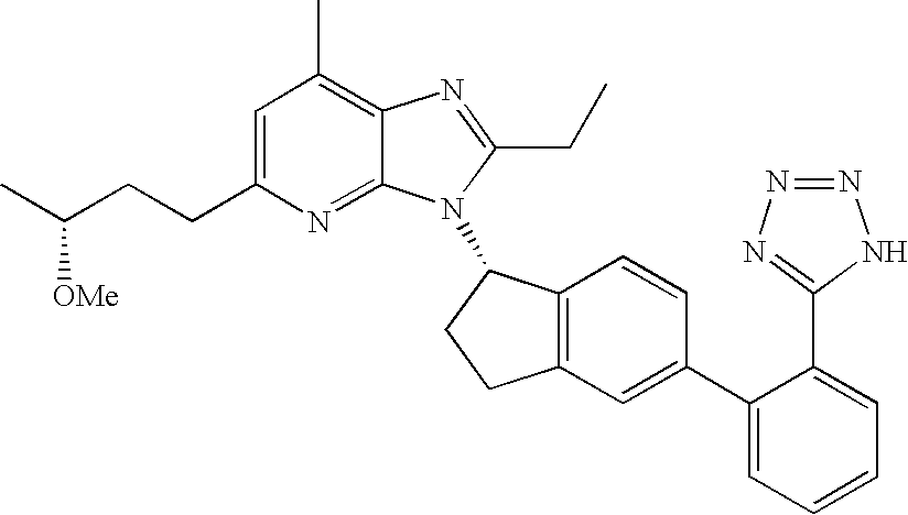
C1=C(CCC(C)[OMe])N=C2C(=C1C)N=C(CC)N2C1C2=C(CC1)C=C(C1=CC=CC=C1C1=NN=NN1)C=C2
